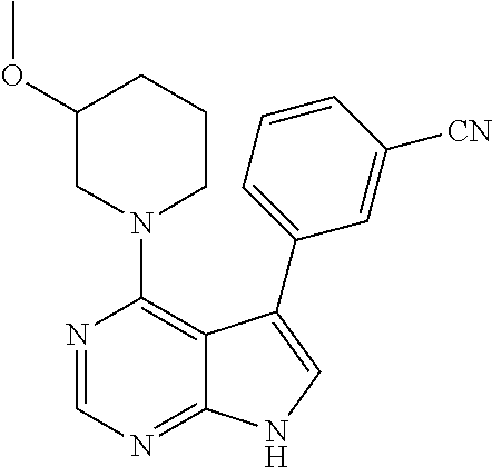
N1(C2=C3C(=NC=N2)NC=C3C2=CC=CC([CN])=C2)CCCC(OC)C1
